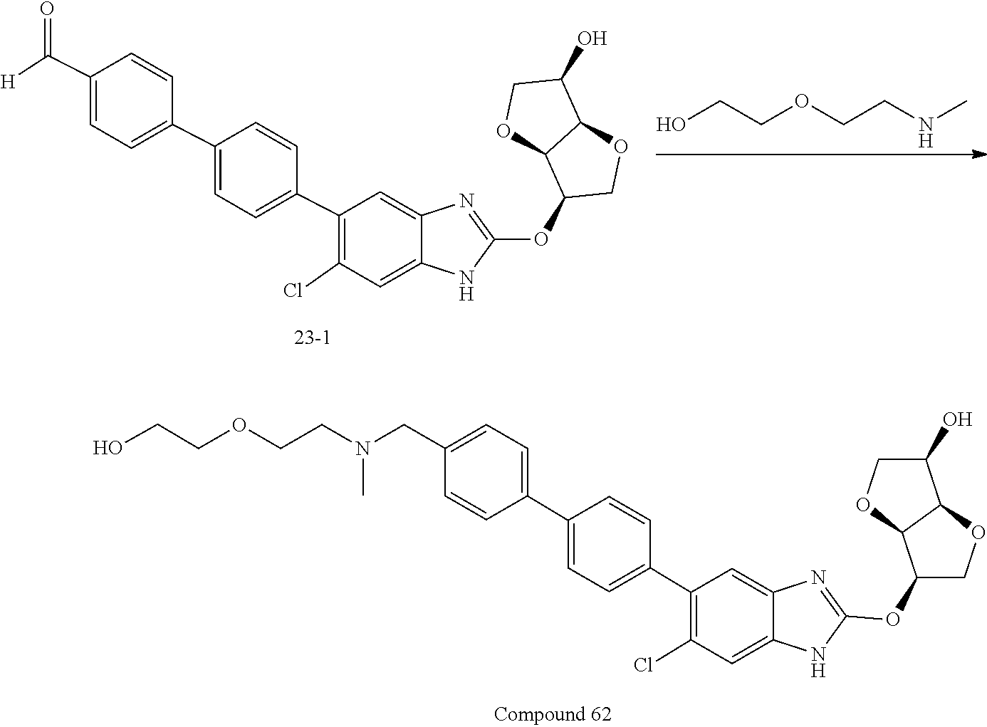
C12C(OC3=NC4=CC(C5=CC=C(C6=CC=C(C([H])=O)C=C6)C=C5)=C(Cl)C=C4N3)COC1C(O)CO2.C(CO)OCCNC.N(C)(CC1=CC=C(C2=CC=C(C3=C(Cl)C=C4NC(OC5C6OCC(O)C6OC5)=NC4=C3)C=C2)C=C1)CCOCCO
